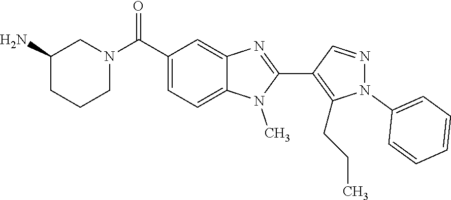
N1=CC(C2=NC3=CC(C(N4CCCC(N)C4)=O)=CC=C3N2C)=C(CCC)N1C1=CC=CC=C1
